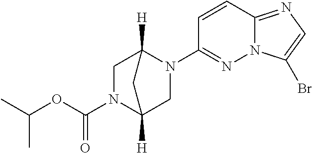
C(=O)(OC(C)C)N1CC2([H])CC1([H])CN2C1=NN2C(=NC=C2Br)C=C1
